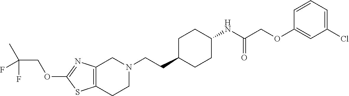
C12=C(CCN(CCC3CCC(NC(COC4=CC(Cl)=CC=C4)=O)CC3)C1)SC(OCC(C)(F)F)=N2
